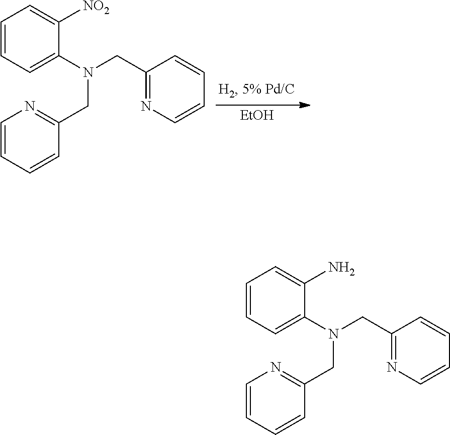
[EtOH].C1=CC=C(N(CC2=NC=CC=C2)CC2=NC=CC=C2)C([NO2])=C1.C1=CC=C(N(CC2=NC=CC=C2)CC2=NC=CC=C2)C(N)=C1
